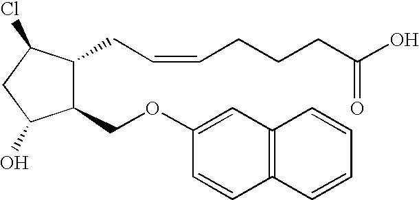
C1(OCC2C(CC=CCCCC(O)=O)C(Cl)CC2O)=CC2=C(C=C1)C=CC=C2
